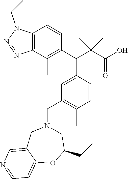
C12=C(C(C)=C(C(C3=CC(CN4CC(CC)OC5=CC=NC=C5C4)=C(C)C=C3)C(C(O)=O)(C)C)C=C1)N=NN2CC
